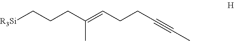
[R3Si]CCCC(=CCCC#CC)C
